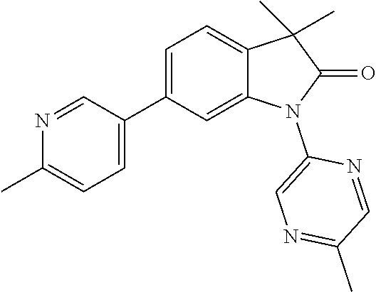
C1(C2=CC=C(C)N=C2)=CC=C2C(=C1)N(C1=CN=C(C)C=N1)C(=O)C2(C)C
